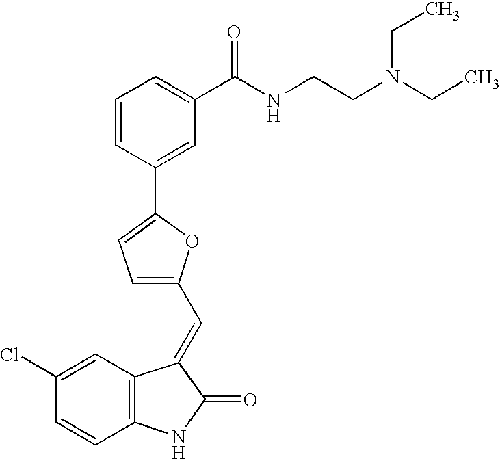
C1(Cl)=CC2=C(C=C1)NC(=O)C2=CC1=CC=C(C2=CC(C(NCCN(CC)CC)=O)=CC=C2)O1
